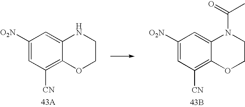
C1=C([O2N])C=C2C(=C1[CN])OCCN2C(=O)C.[43B].C1=C([O2N])C=C2C(=C1[CN])OCCN2.[43A]
